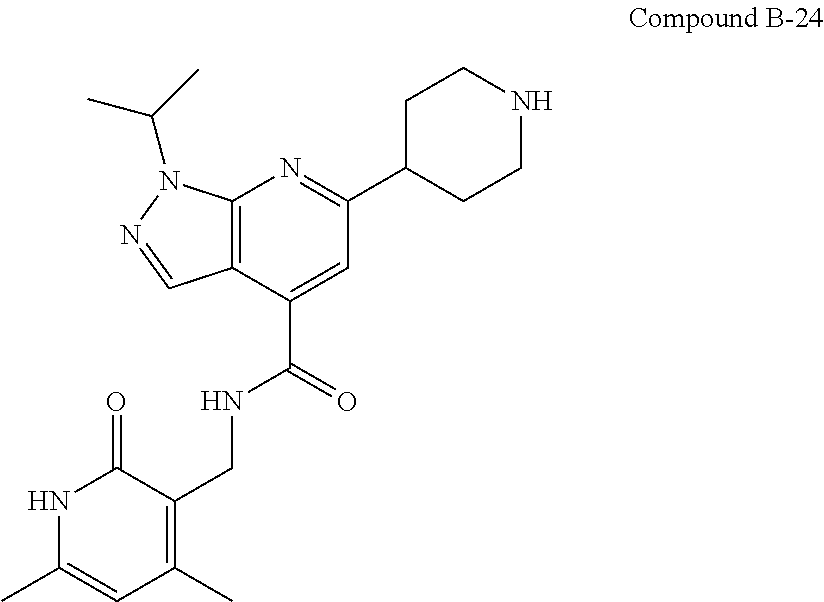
C12=C(C(C(NCC3=C(C)C=C(C)NC3=O)=O)=CC(C3CCNCC3)=N1)C=NN2C(C)C
